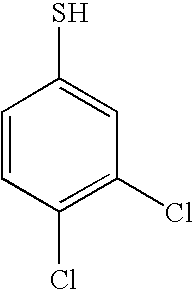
C1=CC(Cl)=C(Cl)C=C1S
